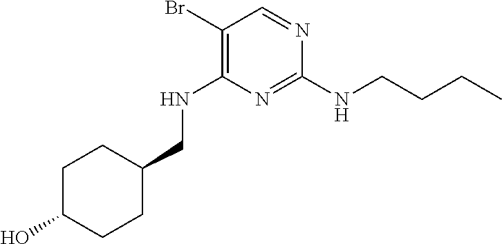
N(C1=C(Br)C=NC(NCCCC)=N1)CC1CCC(O)CC1
